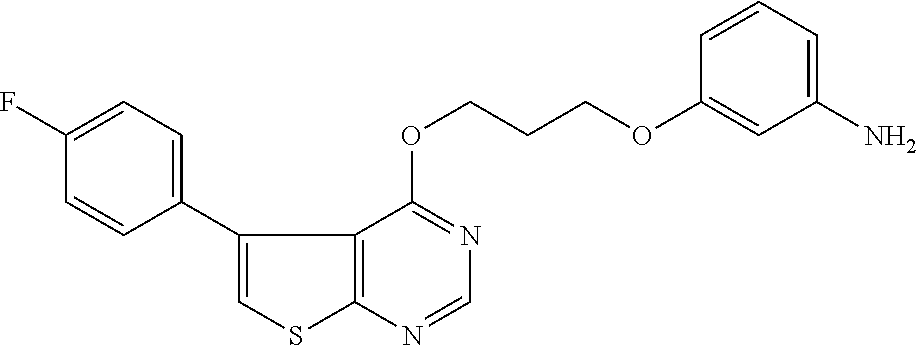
C12=C(N=CN=C1OCCCOC1=CC(N)=CC=C1)SC=C2C1=CC=C(F)C=C1
